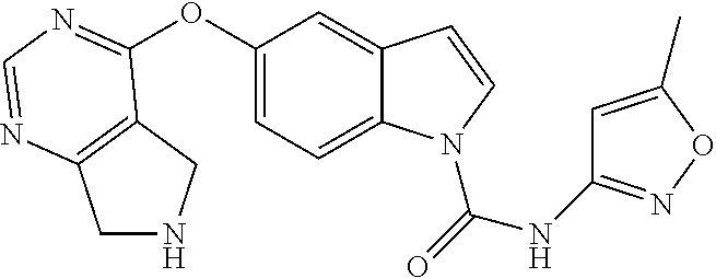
C1(OC2=NC=NC3=C2CNC3)=CC=C2C(=C1)C=CN2C(=O)NC1=NOC(C)=C1
